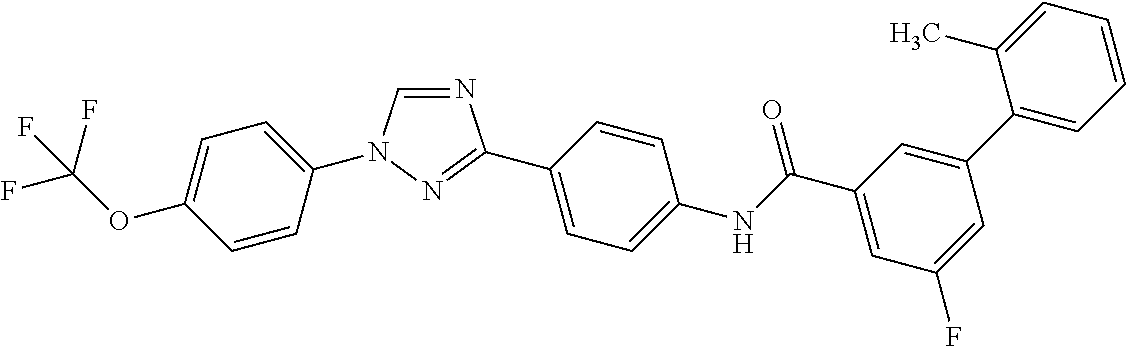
C1=CC(N2C=NC(C3=CC=C(NC(C4=CC(F)=CC(C5=CC=CC=C5C)=C4)=O)C=C3)=N2)=CC=C1OC(F)(F)F
